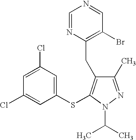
C1(Cl)=CC(Cl)=CC(SC2=C(CC3=C(Br)C=NC=N3)C(C)=NN2C(C)C)=C1
